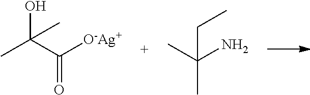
CC(C([O-Ag+])=O)(O)C.CC(N)(C)CC
